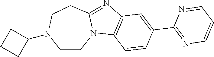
C12=C(C=CC(C3=NC=CC=N3)=C1)N1C(=N2)CCN(C2CCC2)CC1
